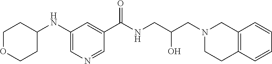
C1(NC2=CN=CC(C(=O)NCC(O)CN3CCC4=C(C3)C=CC=C4)=C2)CCOCC1
